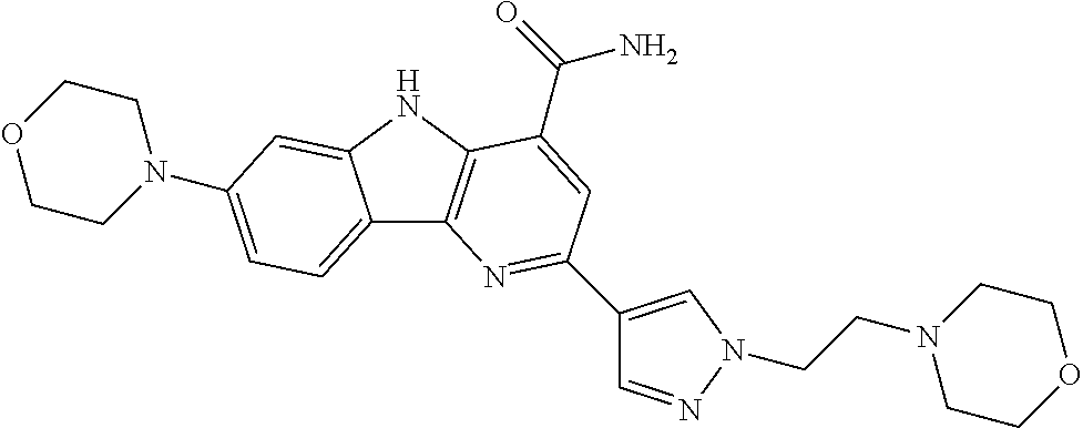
C12=CC=C(N3CCOCC3)C=C1NC1=C2N=C(C2=CN(CCN3CCOCC3)N=C2)C=C1C(=O)N
